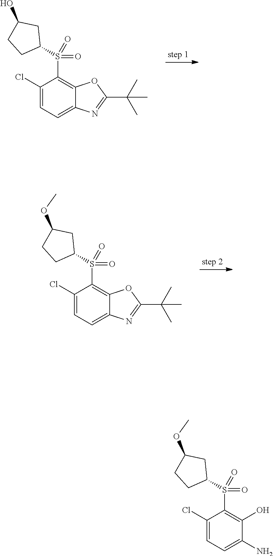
C1(Cl)=CC=C2C(=C1S(=O)(C1CC(O)CC1)=O)OC(C(C)(C)C)=N2.C1(Cl)=CC=C2C(=C1S(=O)(C1CC(OC)CC1)=O)OC(C(C)(C)C)=N2.C1(Cl)=CC=C(N)C(O)=C1S(=O)(C1CC(OC)CC1)=O
